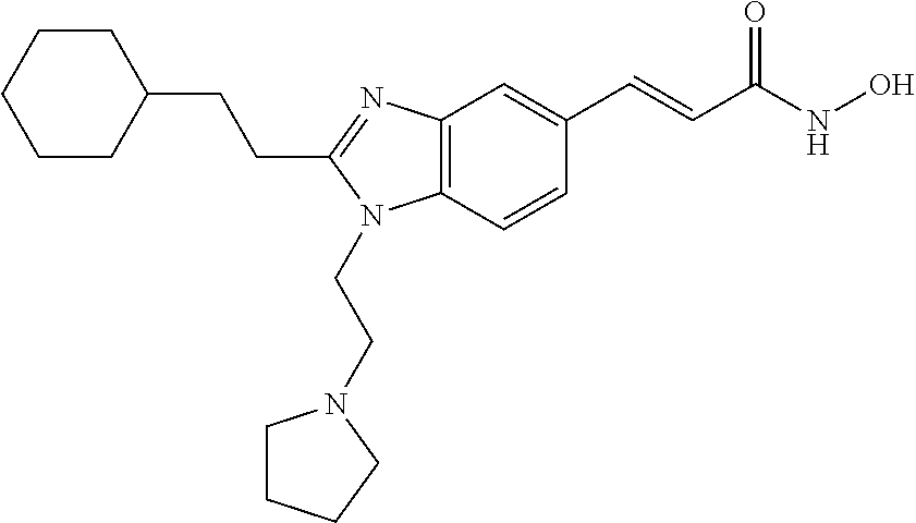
C1CC(CCC2=NC3=C(N2CCN2CCCC2)C=CC(C=CC(NO)=O)=C3)CCC1
